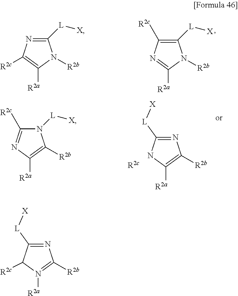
N1=C([L][X])C([R2c])N([R2a])=C1[R2b].C1([L][X])=C([R2c])N=C([R2a])N1[R2b].C1([L][X])=NC([R2c])=C([R2a])N1[R2b].N1([L][X])C([R2c])=NC([R2a])=C1[R2b].N1=C([L][X])NC([R2a])=C1[R2b].[R2c]
